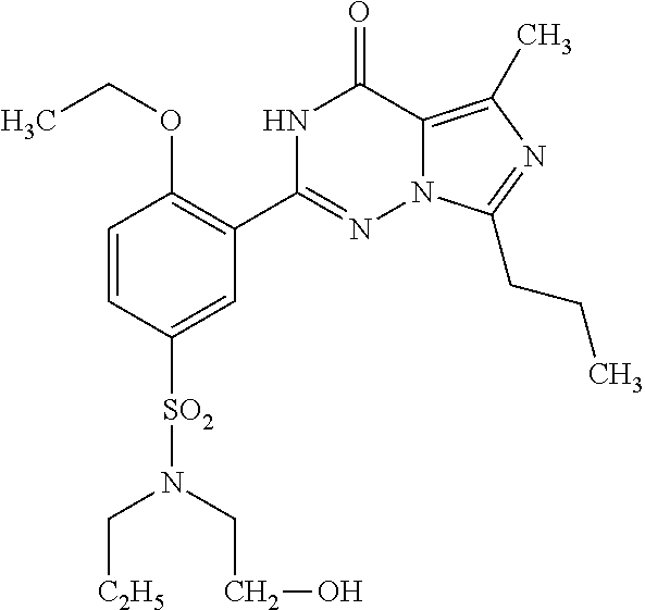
CCOC1=C(C2=NN3C(=C(C)N=C3CCC)C(=O)N2)C=C([SO2]N(C[C2H5])CCO)C=C1
